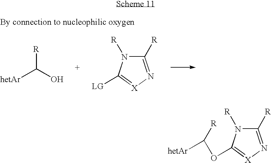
[hetAr]C(O)[R].C1([R])=N[X]=C([LG])N1[R].C1([R])=N[X]=C(OC([R])[hetAr])N1[R]
